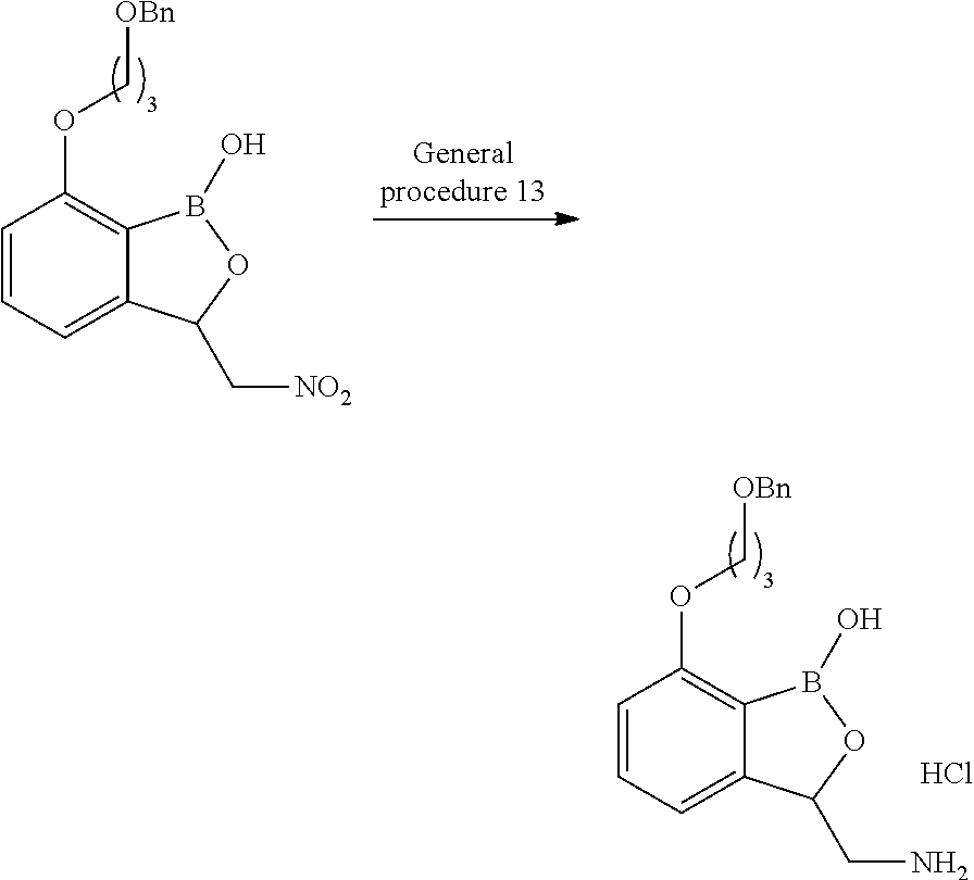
C1=CC=C2C(=C1OC[OBn])B(O)OC2C[NO2].C1=CC=C2C(=C1OC[OBn])B(O)OC2CN.Cl
